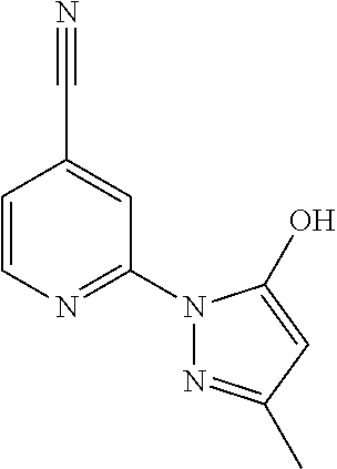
C1=CN=C(N2N=C(C)C=C2O)C=C1C#N
